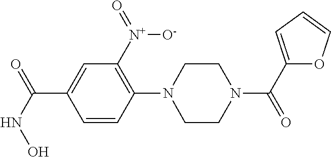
C1(C(NO)=O)=CC([N+]([O-])=O)=C(N2CCN(C(C3=CC=CO3)=O)CC2)C=C1
